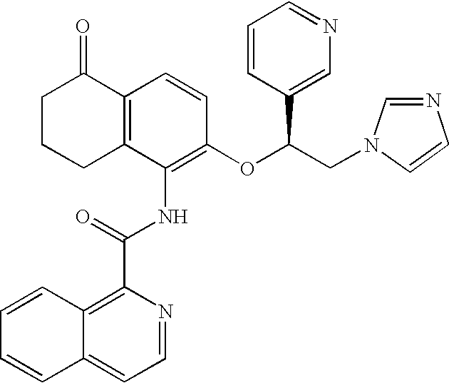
C12=C(C(NC(C3=C4C(=CC=N3)C=CC=C4)=O)=C(OC(CN3C=NC=C3)C3=CN=CC=C3)C=C1)CCCC2=O
